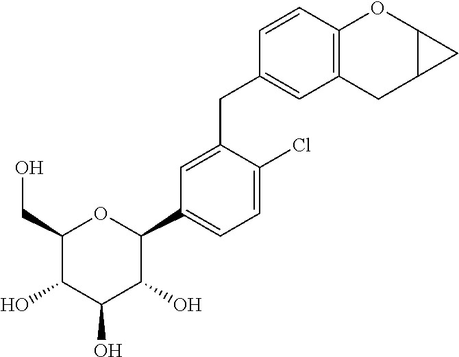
C1(CO)C(O)C(O)C(O)C(C2=CC=C(Cl)C(CC3=CC4=C(C=C3)OC3C(C4)C3)=C2)O1
